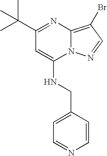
CC(C)(C1=NC2=C(Br)C=NN2C(NCC2=CC=NC=C2)=C1)C
